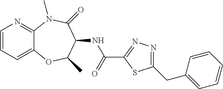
C1=CC=C2C(=N1)N(C)C(=O)C(NC(C1=NN=C(CC3=CC=CC=C3)S1)=O)C(C)O2
